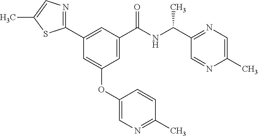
C1(C)=CN=C(C(NC(C2=CC(OC3=CN=C(C)C=C3)=CC(C3=NC=C(C)S3)=C2)=O)C)C=N1
